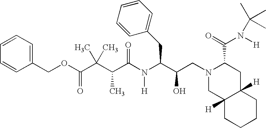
C(C(N(C(C(O)CN1CC2([H])C([H])(CC1C(N(C(C)(C)C)[H])=O)CCCC2)CC1=CC=CC=C1)[H])=O)(C(C)(C(=O)OCC1=CC=CC=C1)C)C
